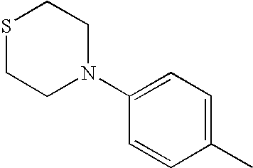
S1CCN(C2=CC=C(C)C=C2)CC1
